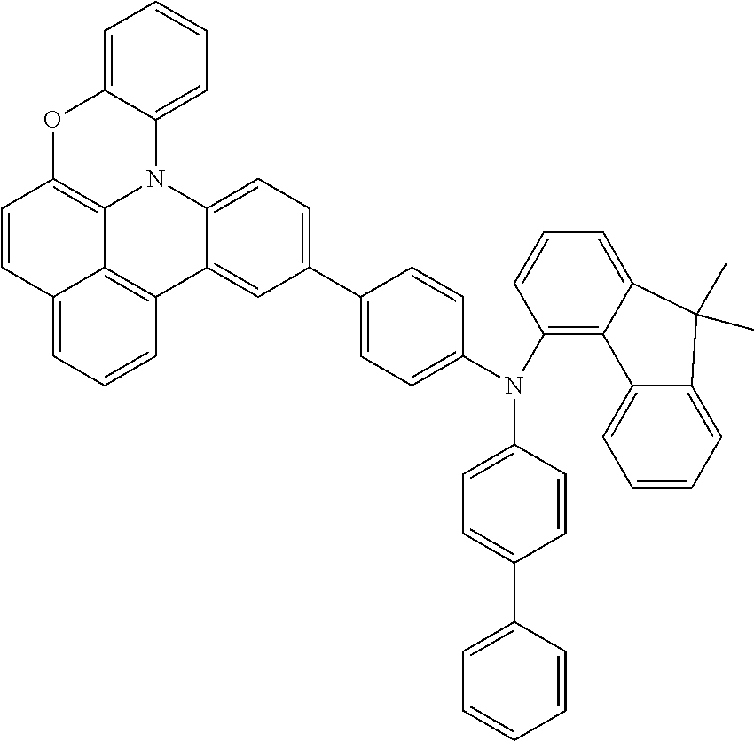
C1=CC=C2C(=C1)OC1=C3N2C2=CC=C(C4=CC=C(N(C5=CC=C(C6=CC=CC=C6)C=C5)C5=C6C(=CC=C5)C(C)(C)C5=CC=CC=C65)C=C4)C=C2C2=C3C(=CC=C2)C=C1
